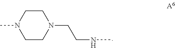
C1CN(CCNC)CCN1C
